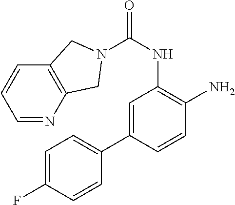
C1=C(C2=CC=C(F)C=C2)C=CC(N)=C1NC(=O)N1CC2=C(C=CC=N2)C1
